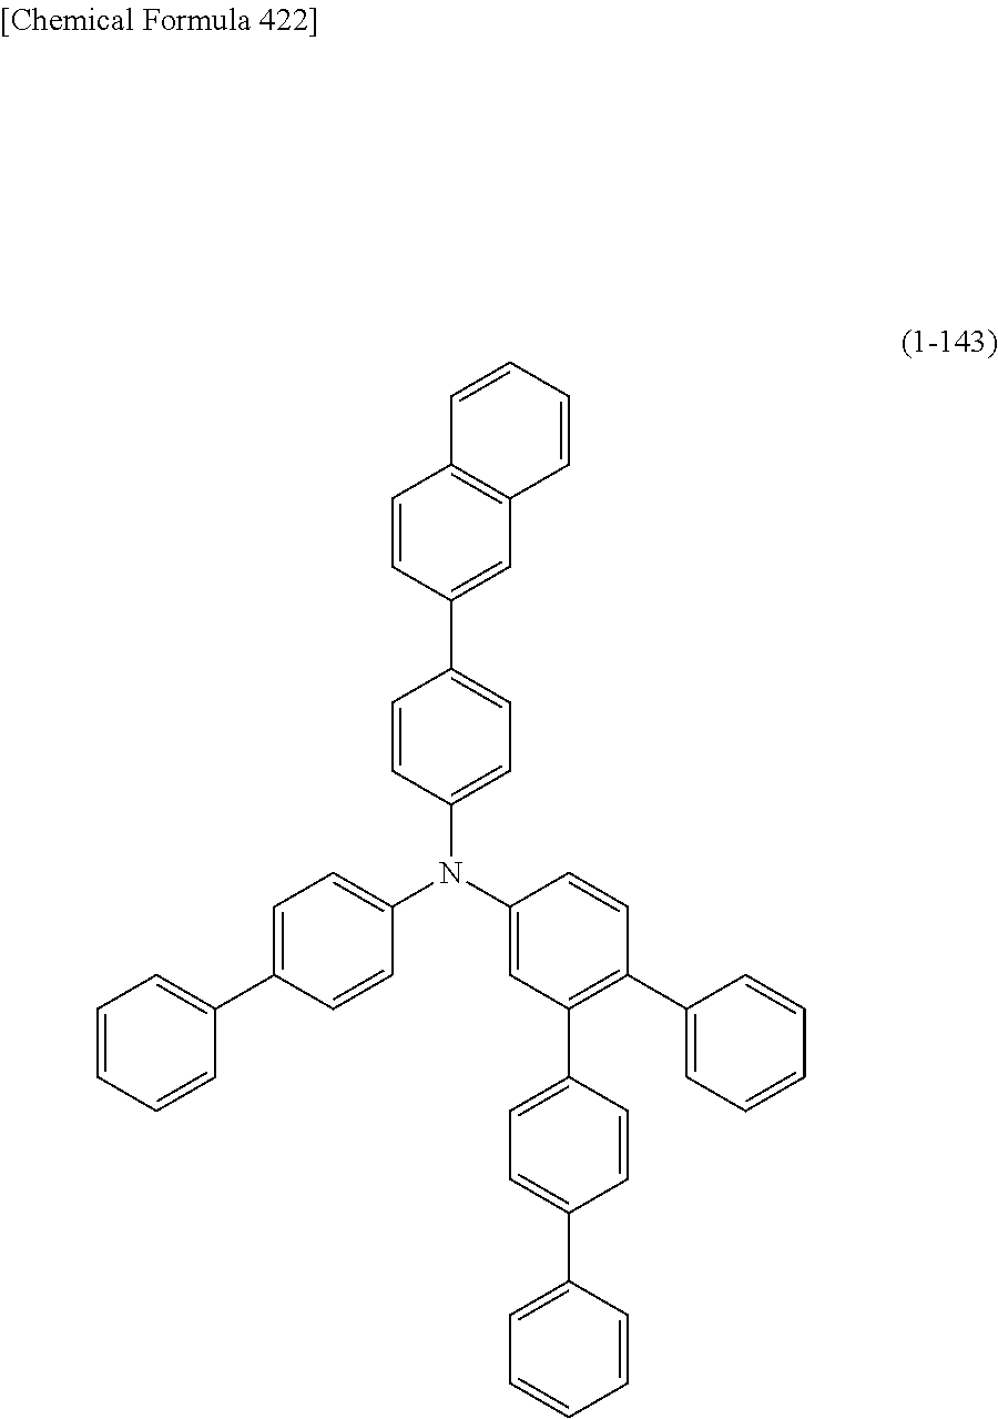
C1=CC(C2=CC=C(N(C3=CC=C(C4=CC=CC=C4)C=C3)C3=CC(C4=CC=C(C5=CC=CC=C5)C=C4)=C(C4=CC=CC=C4)C=C3)C=C2)=CC2=C1C=CC=C2
